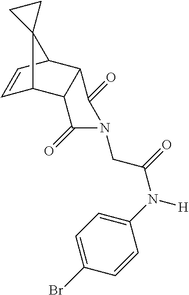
C1(N([H])C(=O)CN2C(=O)C3C(C4C=CC3C43CC3)C2=O)=CC=C(Br)C=C1
